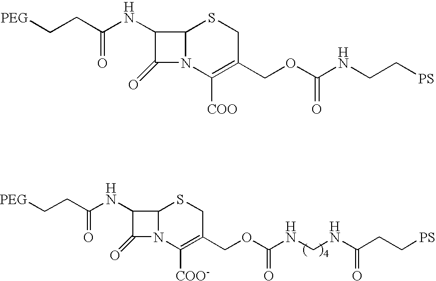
C12N(C([COO-])=C(COC(NCNC(CC[PS])=O)=O)CS1)C(=O)C2NC(CC[PEG])=O.C12N(C([COO])=C(COC(NCC[PS])=O)CS1)C(=O)C2NC(CC[PEG])=O
